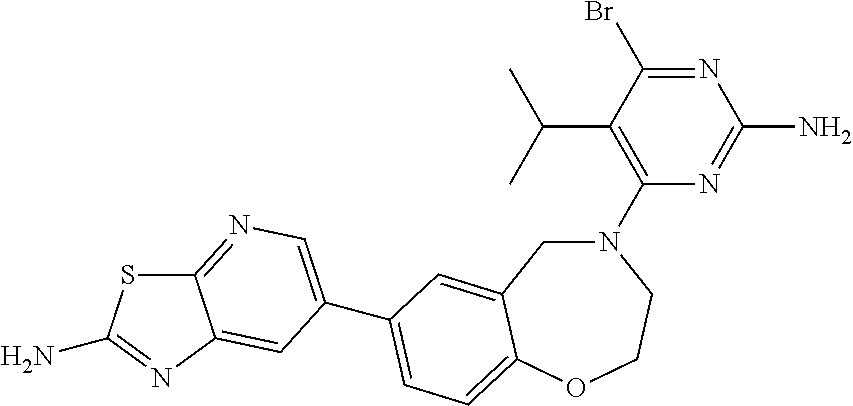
C1(N2CC3=CC(C4=CN=C5SC(N)=NC5=C4)=CC=C3OCC2)=C(C(C)C)C(Br)=NC(N)=N1
